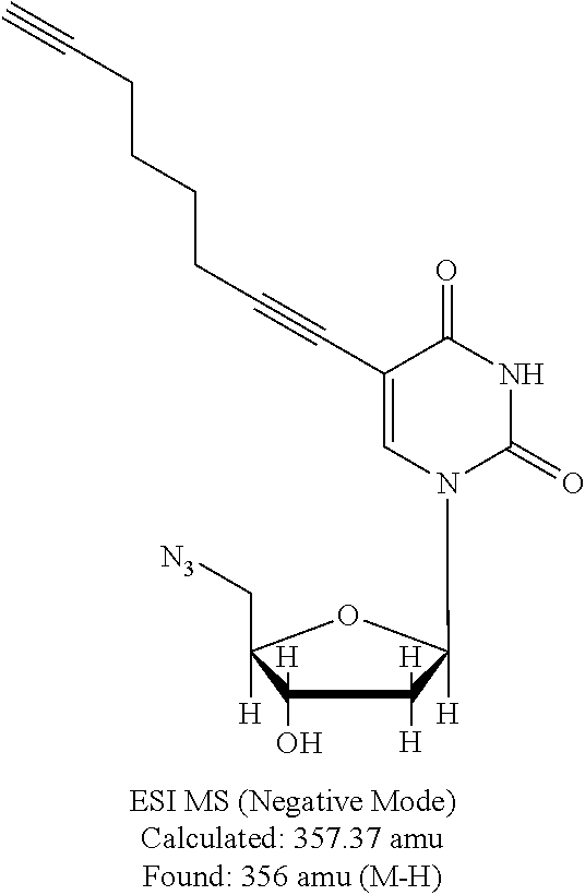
C1(O)([H])C([H])([H])C([H])(N2C=C(C#CCCCCC#C)C(=O)NC2=O)OC1(C[N3])[H]
